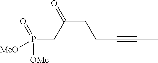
C(CCC(CP([OMe])(=O)[MeO])=O)#CC
